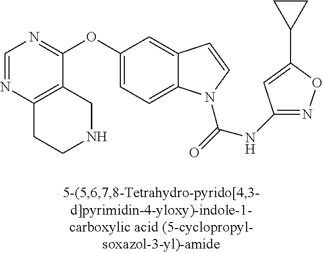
C1=NC2=C(C(OC3=CC=C4C(=C3)C=CN4C(=O)NC3=NOC(C4CC4)=C3)=N1)CNCC2
